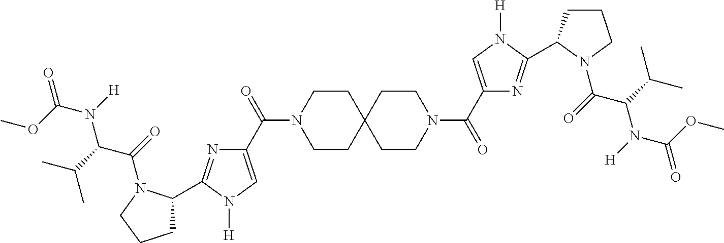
COC(N([H])C(C(C)C)C(=O)N1C(C2=NC(C(=O)N3CCC4(CC3)CCN(C(C3=CN([H])C(C5CCCN5C(=O)C(C(C)C)N([H])C(OC)=O)=N3)=O)CC4)=CN2[H])CCC1)=O
